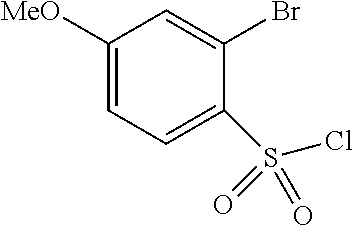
C1([MeO])=CC=C(S(Cl)(=O)=O)C(Br)=C1
